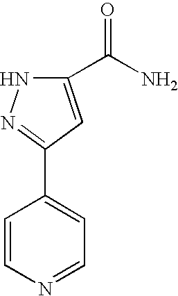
C1(C(N)=O)=CC(C2=CC=NC=C2)=NN1
